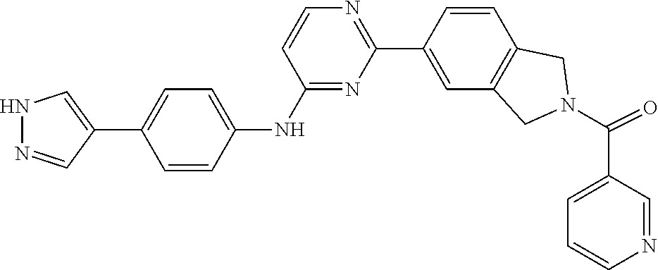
O=C(N1CC2=C(C=CC(C3=NC=CC(NC4=CC=C(C5=CNN=C5)C=C4)=N3)=C2)C1)C1=CC=CN=C1
